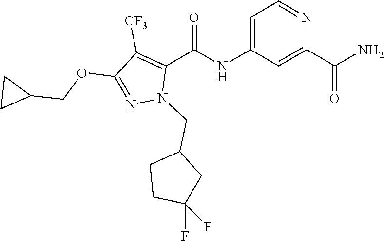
C1(OCC2CC2)=NN(CC2CCC(F)(F)C2)C(C(=O)NC2=CC=NC(C(=O)N)=C2)=C1[CF3]
